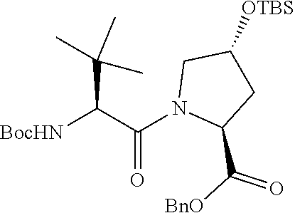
[BocHN]C(C(N1C(C(=O)[BnO])CC([OTBS])C1)=O)C(C)(C)C
